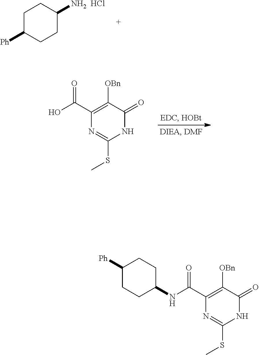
C1([Ph])CCC(NC(C2=C([OBn])C(=O)NC(SC)=N2)=O)CC1.C1C([Ph])CCC(N)C1.Cl.C1(C(=O)O)=C([OBn])C(=O)NC(SC)=N1
